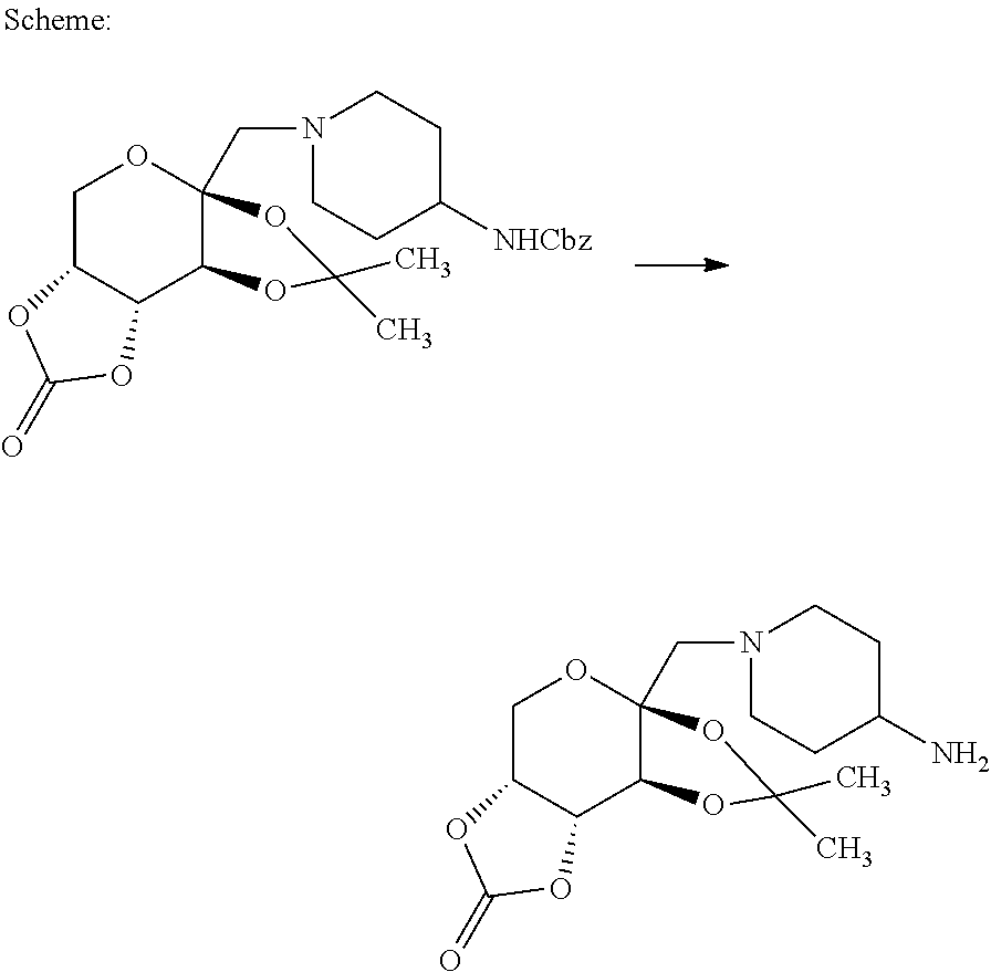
C12C(C3C(CN4CCC([NHCbz])CC4)(OC1)OC(C)(C)O3)OC(=O)O2.C12C(C3C(CN4CCC(N)CC4)(OC1)OC(C)(C)O3)OC(=O)O2
